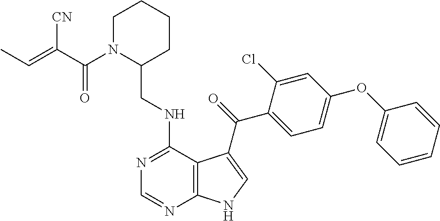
C1=CC=CC(OC2=CC=C(C(=O)C3=CNC4=C3C(NCC3CCCCN3C(C(=CC)[CN])=O)=NC=N4)C(Cl)=C2)=C1
